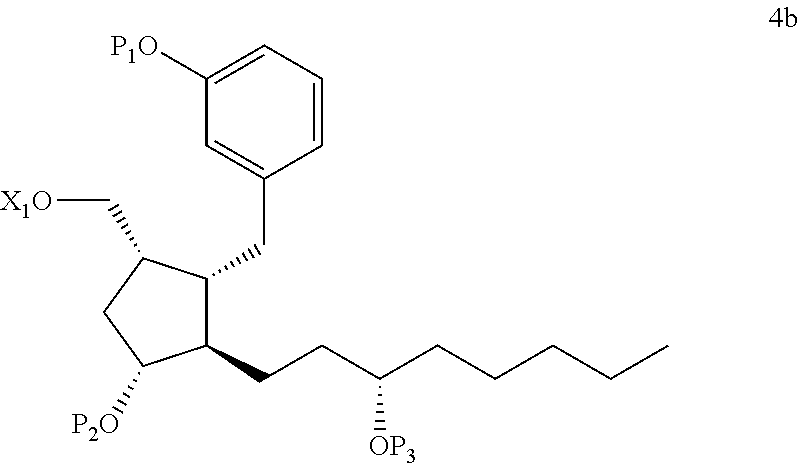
C1=CC=C([P1O])C=C1CC1C(CCC(CCCCC)[OP3])C([P2O])CC1C[X1O]
